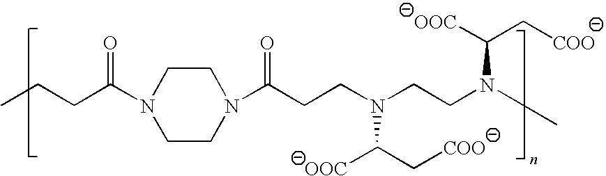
CCCC(=O)N1CCN(C(CCN(CCN(C)C([OOC])C[COO])C(C[COO])[OOC])=O)CC1
